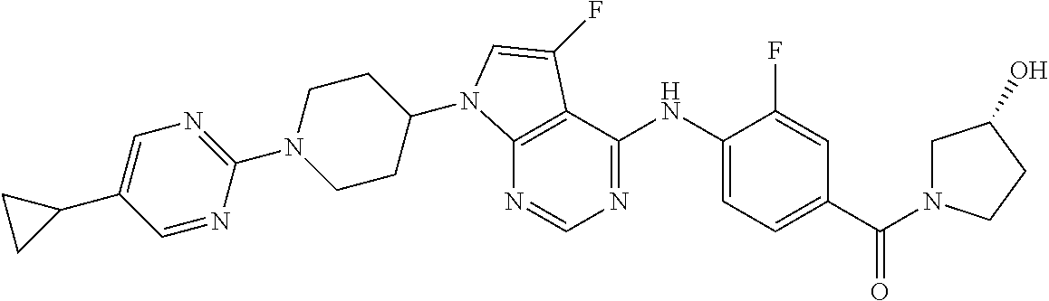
N1=CN=C(NC2=CC=C(C(N3CC(O)CC3)=O)C=C2F)C2=C1N(C1CCN(C3=NC=C(C4CC4)C=N3)CC1)C=C2F
